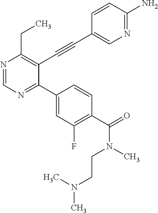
N1=CN=C(C2=CC(F)=C(C(=O)N(CCN(C)C)C)C=C2)C(C#CC2=CN=C(N)C=C2)=C1CC
